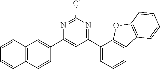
C12=C(C(C3=NC(Cl)=NC(C4=CC5=C(C=C4)C=CC=C5)=C3)=CC=C1)OC1=C2C=CC=C1
